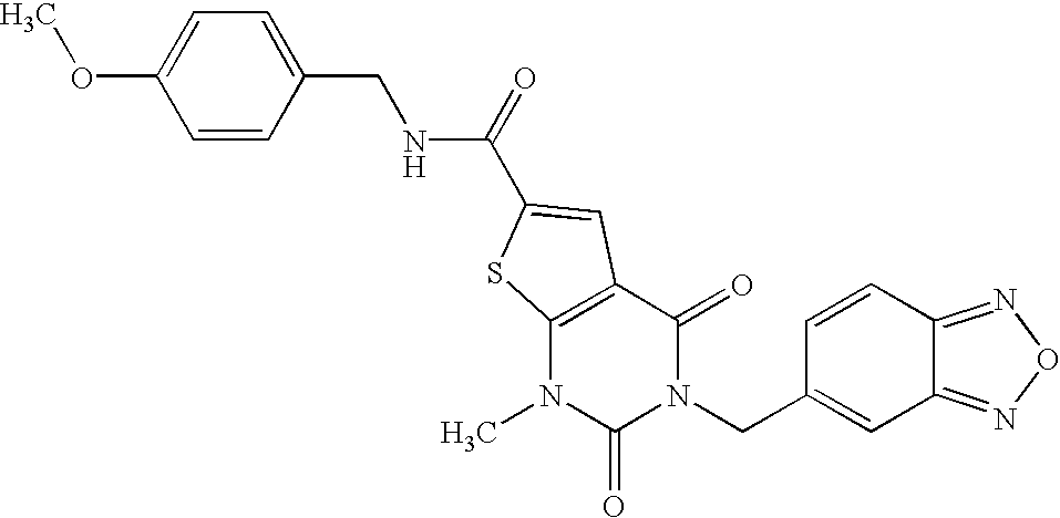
C1=CC(CNC(=O)C2=CC3=C(N(C)C(=O)N(CC4=CC5=NON=C5C=C4)C3=O)S2)=CC=C1OC
